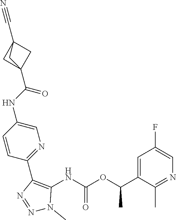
C12(C#N)CC(C(NC3=CN=C(C4=C(NC(=O)OC(C5=CC(F)=CN=C5C)C)N(C)N=N4)C=C3)=O)(C1)C2
